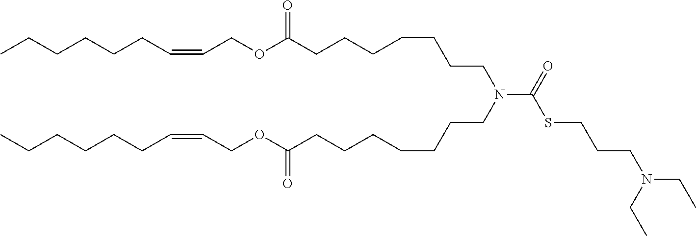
CCCCCCC=CCOC(CCCCCCCN(C(=O)SCCCN(CC)CC)CCCCCCCC(OCC=CCCCCCC)=O)=O
